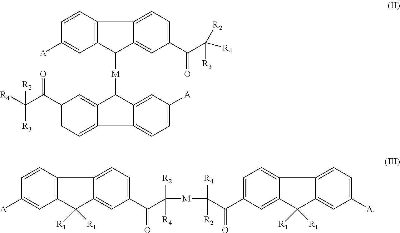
C12=C(C=CC([A])=C1)C1=CC=C(C(C([R3])([R4])[R2])=O)C=C1C2[M]C1C2=CC(C(C([R4])([R2])[R3])=O)=CC=C2C2=CC=C([A])C=C12.C12=C(C=CC([A])=C1)C1=CC=C(C(C([R4])([M]C(C(C3=CC=C4C(=C3)C([R1])([R1])C3=CC([A])=CC=C43)=O)([R2])[R4])[R2])=O)C=C1C2([R1])[R1]
